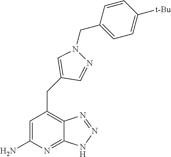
C1=C(N)N=C2C(=C1CC1=CN(CC3=CC=C([t-Bu])C=C3)N=C1)N=NN2
